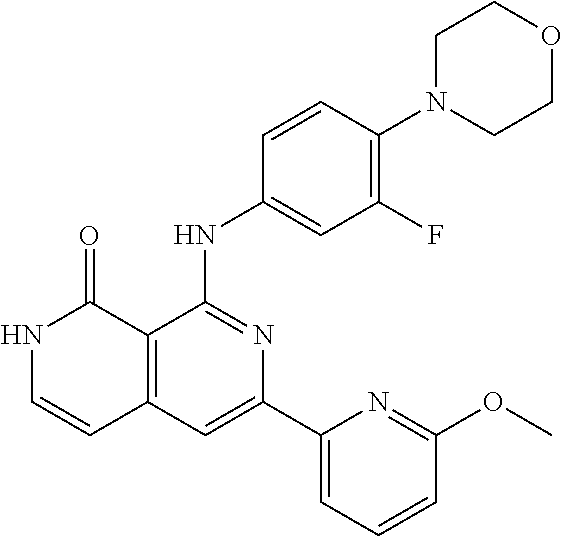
C1=CC(NC2=NC(C3=CC=CC(OC)=N3)=CC3=C2C(=O)NC=C3)=CC(F)=C1N1CCOCC1
